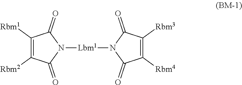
C1([Rbm1])=C([Rbm2])C(=O)N([Lbm1]N2C(=O)C([Rbm4])=C([Rbm3])C2=O)C1=O
